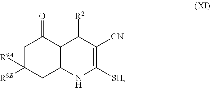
C1C([R9A])([R9B])CC2=C(C1=O)C([R2])C([CN])=C([SH])N2
